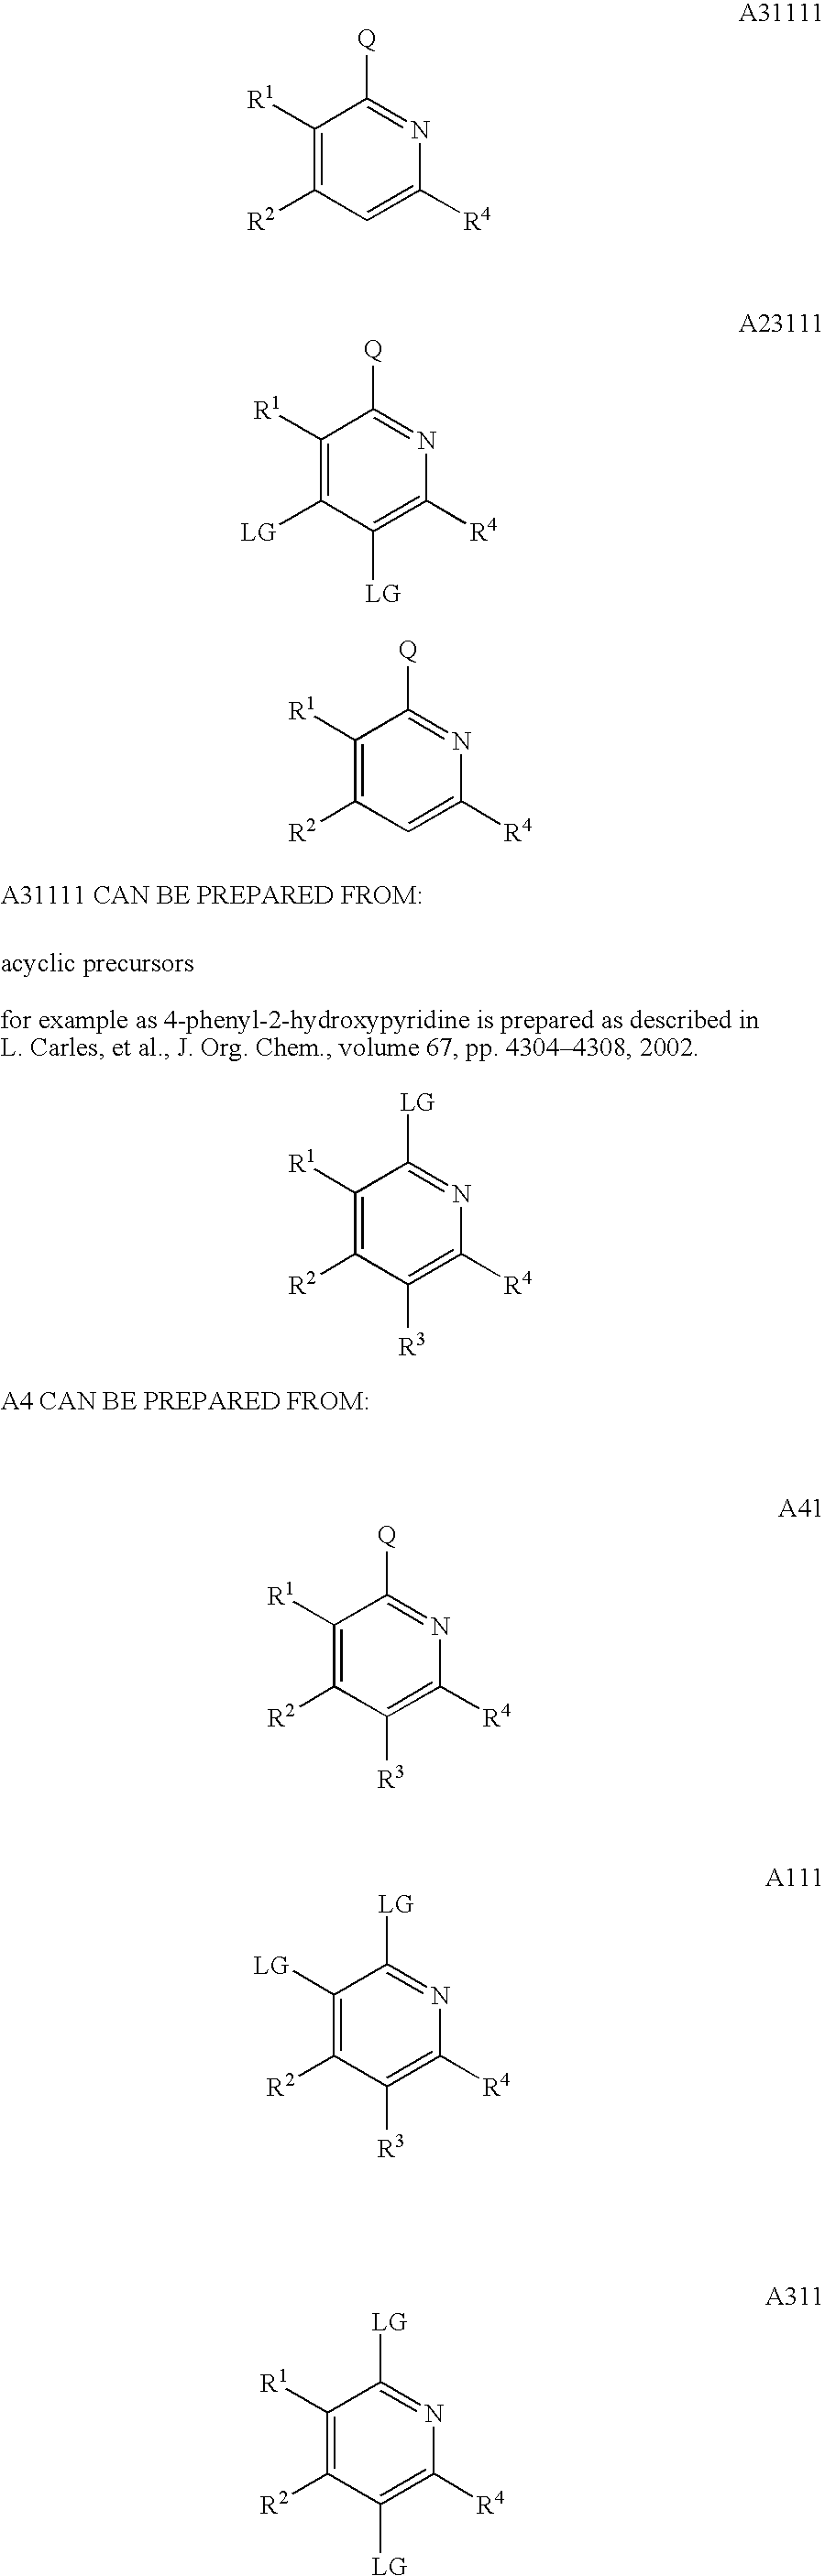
C1([R1])=C([R2])C=C([R4])N=C1[Q].C1([R1])=C([LG])C([LG])=C([R4])N=C1[Q].C1([R1])=C([R2])C=C([R4])N=C1[Q].C1([R1])=C([R2])C([R3])=C([R4])N=C1[LG].C1([R1])=C([R2])C([R3])=C([R4])N=C1[Q].C1([LG])=C([R2])C([R3])=C([R4])N=C1[LG].C1([R1])=C([R2])C([LG])=C([R4])N=C1[LG]
